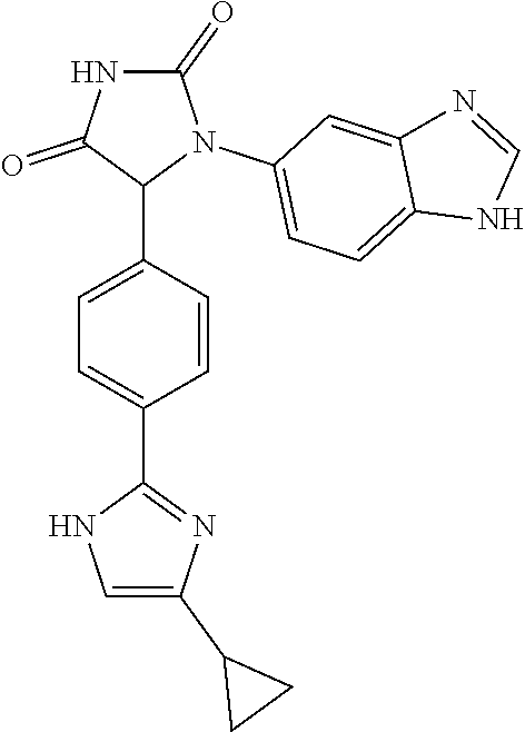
C1=C(C2N(C3=CC=C4C(=C3)N=CN4)C(=O)NC2=O)C=CC(C2=NC(C3CC3)=CN2)=C1
